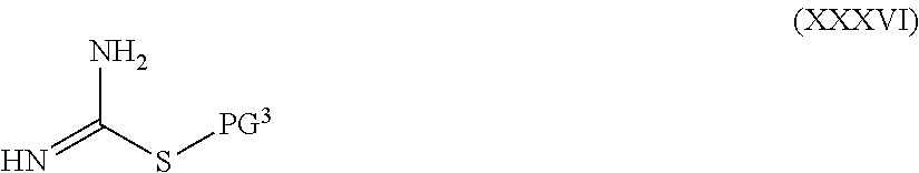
N=C(S[PG3])N
